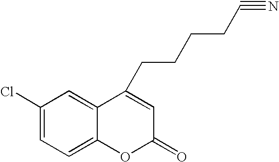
C1(Cl)=CC=C2C(=C1)C(CCCCC#N)=CC(=O)O2
